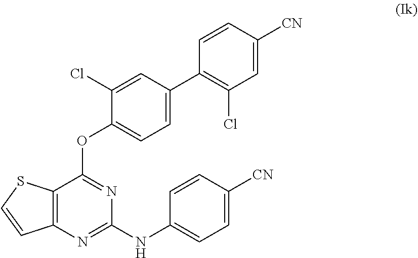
C12=C(N=C(NC3=CC=C([CN])C=C3)N=C1OC1=CC=C(C3=C(Cl)C=C([CN])C=C3)C=C1Cl)C=CS2
